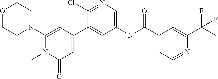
O1CCN(C2=CC(C3=CC(NC(C4=CC=NC(C(C)(F)F)=C4)=O)=CN=C3Cl)=CC(=O)N2C)CC1
